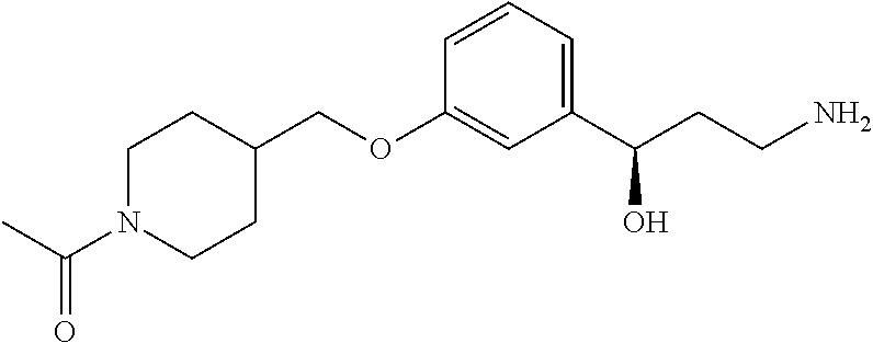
N1(C(C)=O)CCC(COC2=CC(C(CCN)O)=CC=C2)CC1
